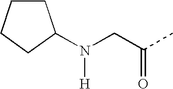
N(CC(C)=O)([H])C1CCCC1
